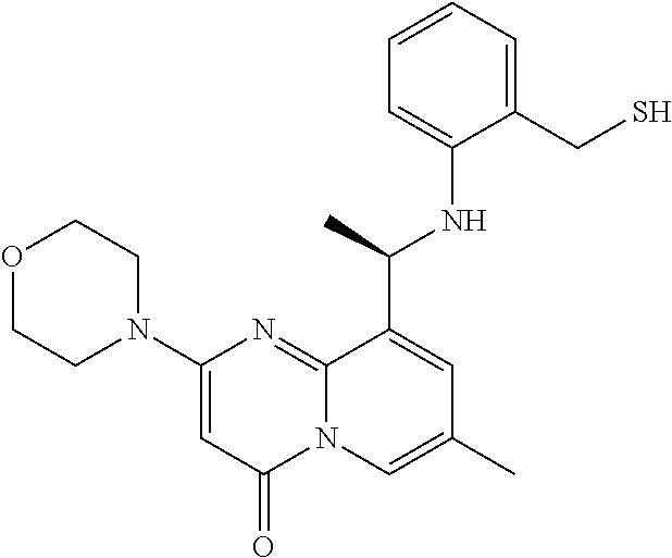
O1CCN(C2=CC(=O)N3C(=N2)C(C(C)NC2=CC=CC=C2CS)=CC(C)=C3)CC1
